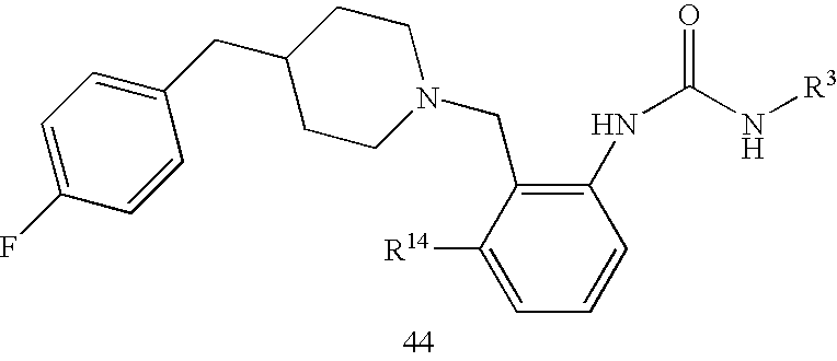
C1CN(CC2=C(NC(N[R3])=O)C=CC=C2[R14])CCC1CC1=CC=C(F)C=C1
